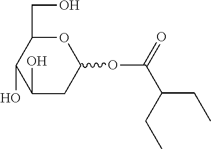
C(C(CC)CC)(OC1CC(O)C(O)C(CO)O1)=O
